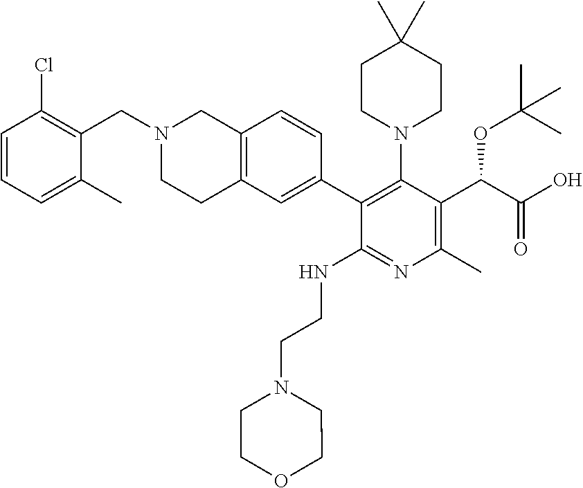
N1(CC2=C(Cl)C=CC=C2C)CCC2=C(C1)C=CC(C1=C(N3CCC(C)(C)CC3)C(C(C(=O)O)OC(C)(C)C)=C(C)N=C1NCCN1CCOCC1)=C2
